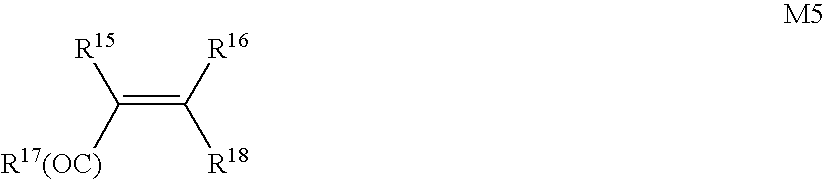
C(=C([R16])[R18])([R17(OC)])[R15]
